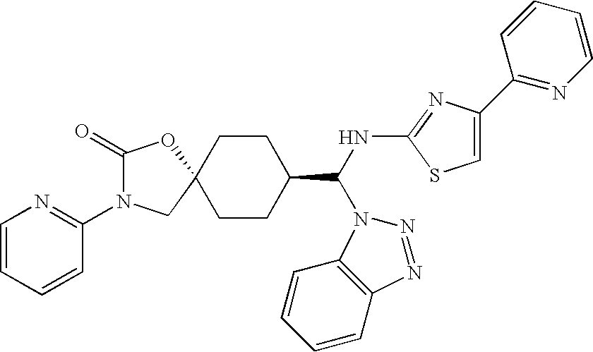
C1=CC=CC(N2C(=O)OC3(C2)CCC(C(NC2=NC(C4=NC=CC=C4)=CS2)N2C4=C(C=CC=C4)N=N2)CC3)=N1
